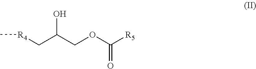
C[R4]CC(COC([R5])=O)O
